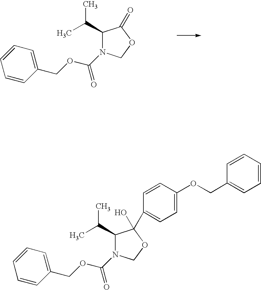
C1(C(C)C)C(=O)OCN1C(OCC1=CC=CC=C1)=O.C1(C(C)C)C(C2=CC=C(OCC3=CC=CC=C3)C=C2)(O)OCN1C(OCC1=CC=CC=C1)=O
